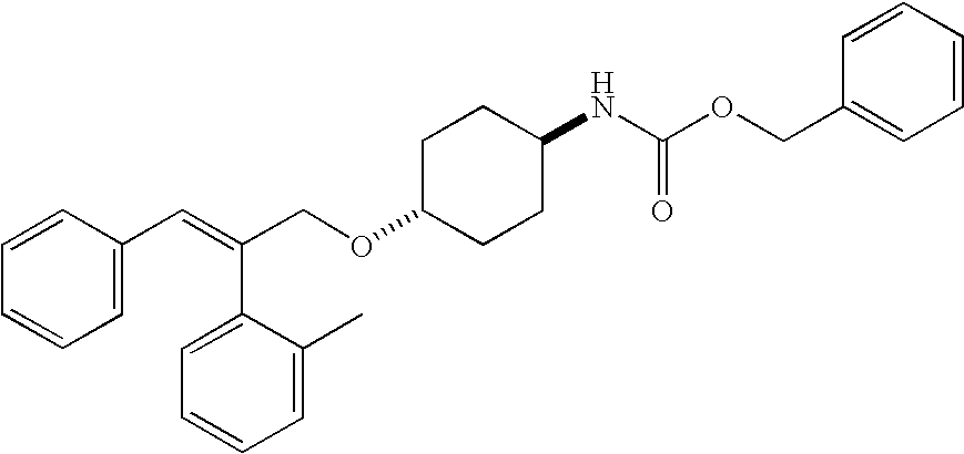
C1=CC(C=C(C2=CC=CC=C2C)COC2CCC(NC(OCC3=CC=CC=C3)=O)CC2)=CC=C1
